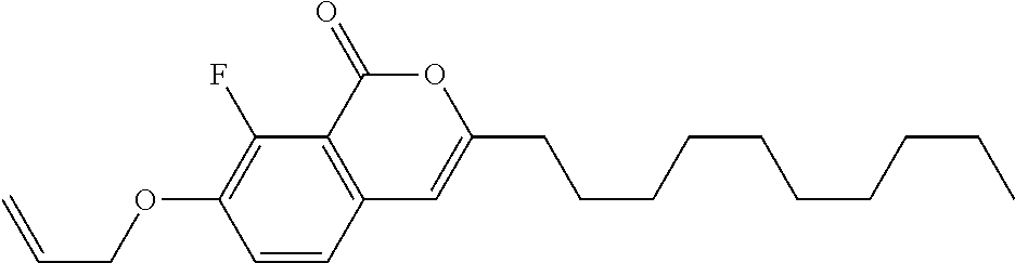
C1=CC2=C(C(F)=C1OCC=C)C(=O)OC(CCCCCCCCCC)=C2
